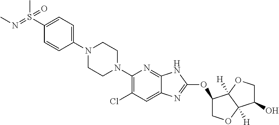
C1=CC(S(C)(=O)=NC)=CC=C1N1CCN(C2=C(Cl)C=C3C(=N2)NC(OC2COC4([H])C2([H])OCC4O)=N3)CC1
